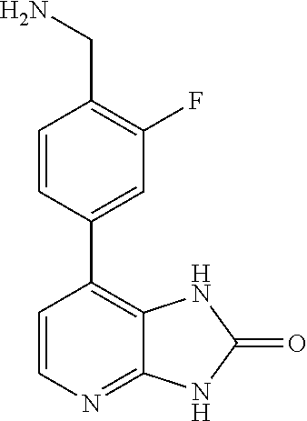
C1(C2=C3C(=NC=C2)NC(=O)N3)=CC(F)=C(CN)C=C1
